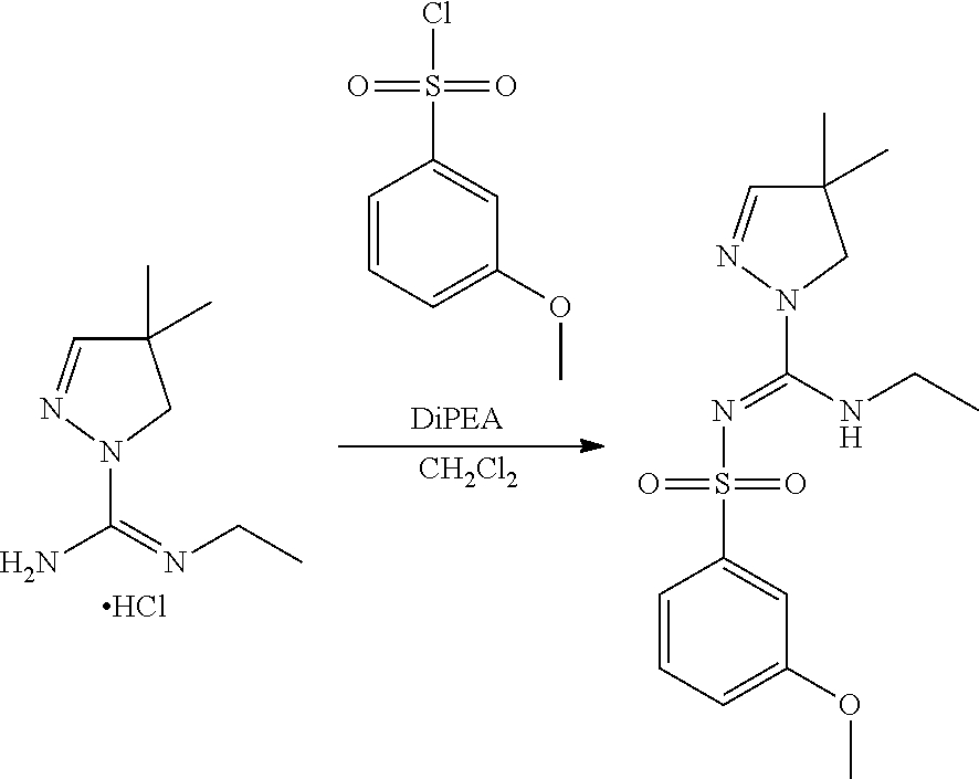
C1=CC=C(OC)C=C1S(=O)(=O)Cl.[CH2Cl2].N1(C(=NCC)N)CC(C)(C)C=N1.Cl.N1(C(NCC)=NS(C2=CC(OC)=CC=C2)(=O)=O)CC(C)(C)C=N1
